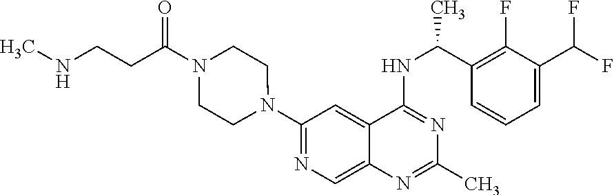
C1(N2CCN(C(CCNC)=O)CC2)=NC=C2C(=C1)C(NC(C1=C(F)C(C(F)F)=CC=C1)C)=NC(C)=N2
